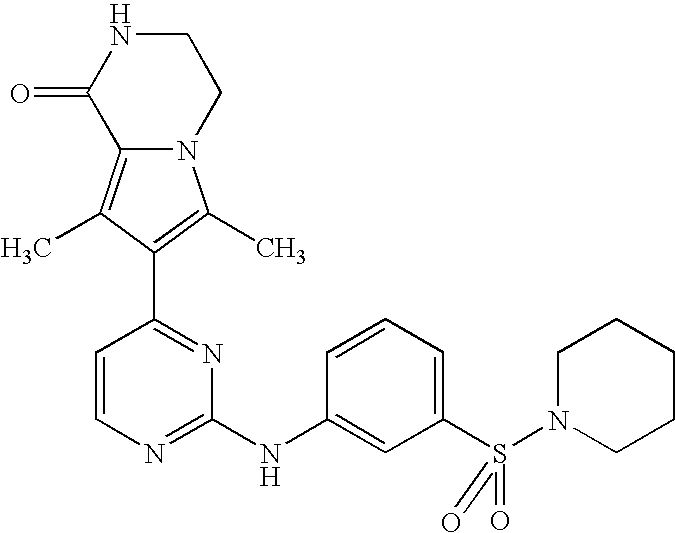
C12=C(C)C(C3=NC(NC4=CC(S(N5CCCCC5)(=O)=O)=CC=C4)=NC=C3)=C(C)N1CCNC2=O
